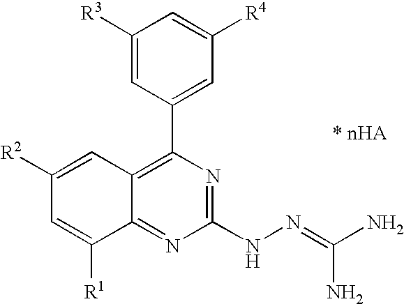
C1([R3])=CC(C2=C3C(=NC(NN=C(N)N)=N2)C([R1])=CC([R2])=C3)=CC([R4])=C1
